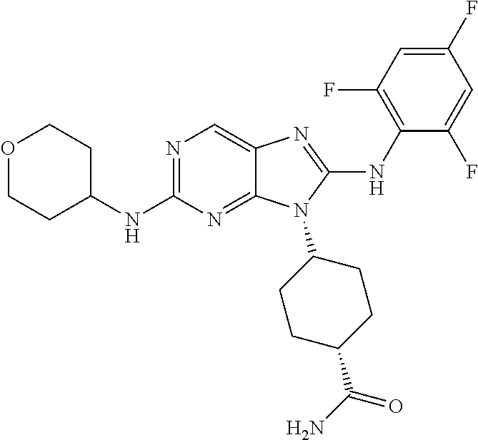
N1=C(NC2CCOCC2)N=C2C(=C1)N=C(NC1=C(F)C=C(F)C=C1F)N2C1CCC(C(N)=O)CC1
